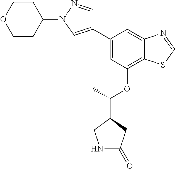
C1=C(C2=CN(C3CCOCC3)N=C2)C=C2C(=C1OC(C)C1CNC(=O)C1)SC=N2
